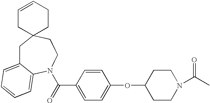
C1C2=CC=CC=C2N(C(C2=CC=C(OC3CCN(C(C)=O)CC3)C=C2)=O)CCC12CCC=CC2
